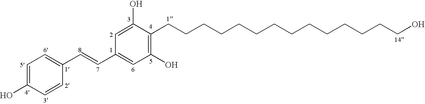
C1=C(O)C=CC(C=CC2=CC(O)=C(CCCCCCCCCCCCCCO)C(O)=C2)=C1
